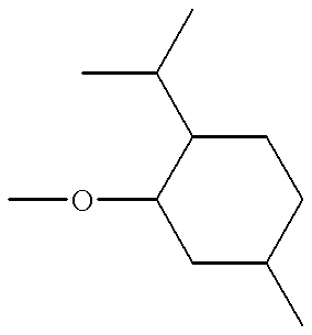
C1(OC)CC(C)CCC1C(C)C
